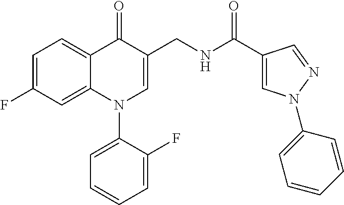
C1=C(F)C=C2C(=C1)C(=O)C(CNC(C1=CN(C3=CC=CC=C3)N=C1)=O)=CN2C1=CC=CC=C1F
